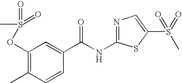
C1(OS(=O)(=O)C)=C(C)C=CC(C(NC2=NC=C(S(=O)(C)=O)S2)=O)=C1
